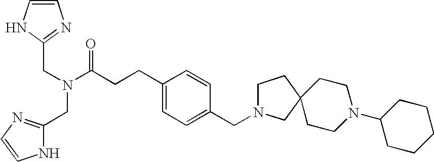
C(C1=NC=CN1)N(CC1=NC=CN1)C(=O)CCC1=CC=C(CN2CCC3(C2)CCN(C2CCCCC2)CC3)C=C1
